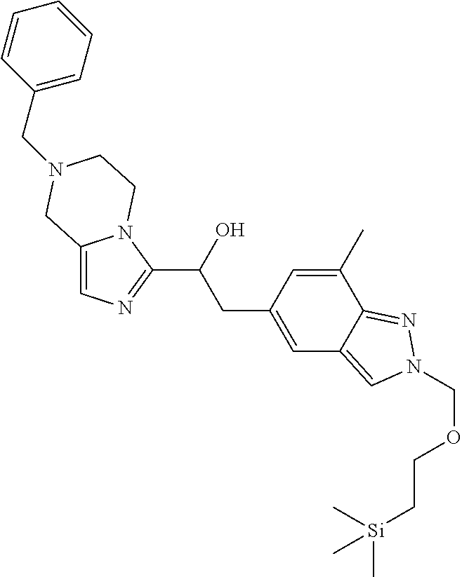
C12=CN=C(C(O)CC3=CC4=CN(COCC[Si](C)(C)C)N=C4C(C)=C3)N1CCN(CC1=CC=CC=C1)C2
